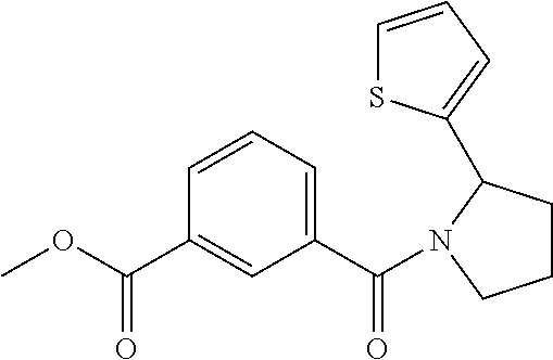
COC(C1=CC(C(=O)N2CCCC2C2=CC=CS2)=CC=C1)=O
